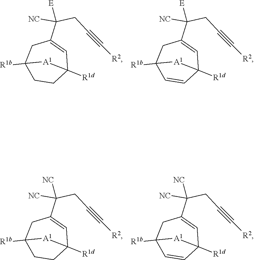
C([E])(CC#C[R2])([NC])C1=CC2([R1d])CCC([R1b])(C1)[A1]2.C([E])(CC#C[R2])([NC])C1=CC2([R1d])C=CC([R1b])(C1)[A1]2.C([NC])(CC#C[R2])([NC])C1=CC2([R1d])CCC([R1b])(C1)[A1]2.C([NC])(CC#C[R2])([NC])C1=CC2([R1d])C=CC([R1b])(C1)[A1]2
